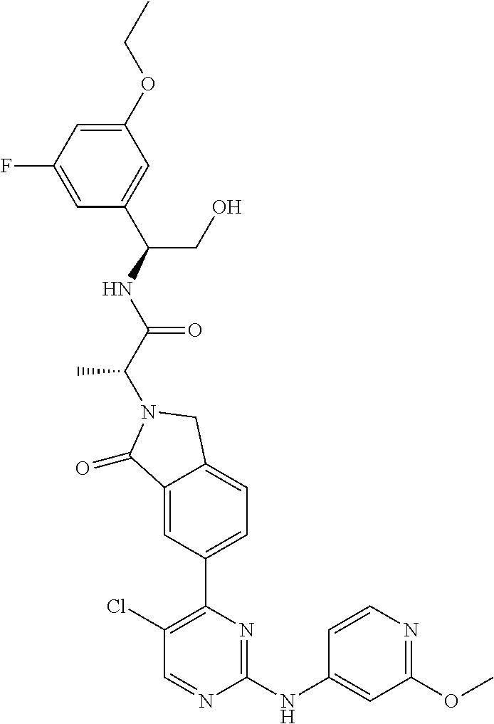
C1(=O)C2=CC(C3=C(Cl)C=NC(NC4=CC(OC)=NC=C4)=N3)=CC=C2CN1C(C(=O)NC(C1=CC(OCC)=CC(F)=C1)CO)C
